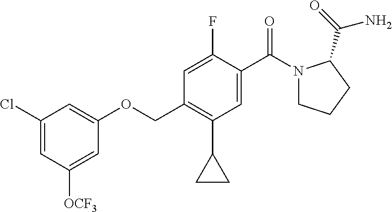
O(CC1=C(C2CC2)C=C(C(N2CCCC2C(=O)N)=O)C(F)=C1)C1=CC(Cl)=CC([OCF3])=C1
